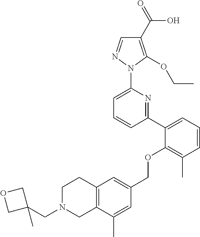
C1(C2=CC=CC(C)=C2OCC2=CC3=C(C(C)=C2)CN(CC2(C)COC2)CC3)=NC(N2N=CC(C(=O)O)=C2OCC)=CC=C1
